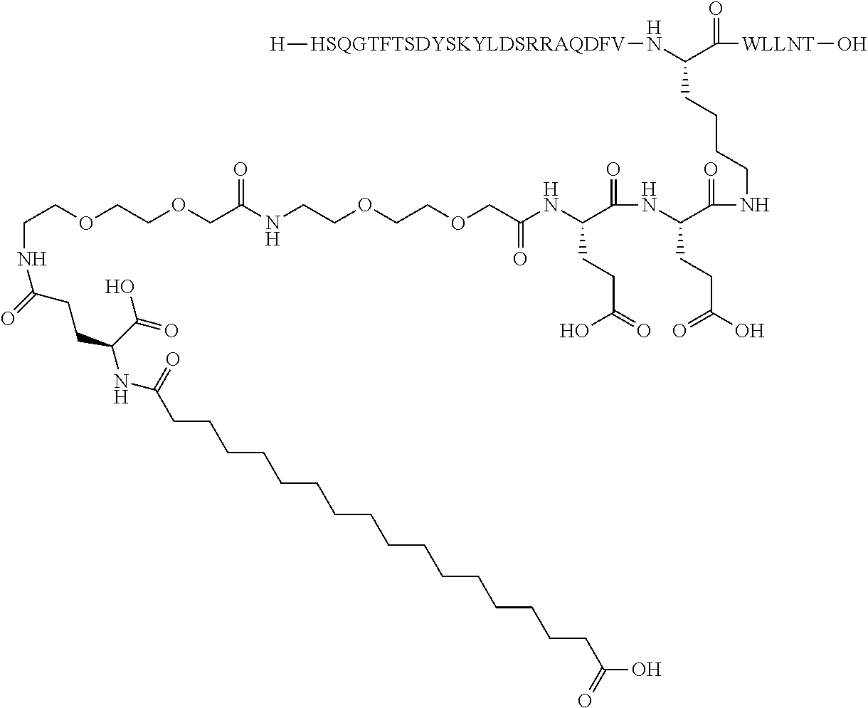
C(NC(CCC(C(O)=O)NC(CCCCCCCCCCCCCCCCC(=O)O)=O)=O)COCCOCC(NCCOCCOCC(NC(C(=O)NC(CCC(=O)O)C(=O)NCCCCC(C(=O)[WLLNT]O)N[HSQGTFTSDYSKYLDSRRAQDFV][H])CCC(O)=O)=O)=O
